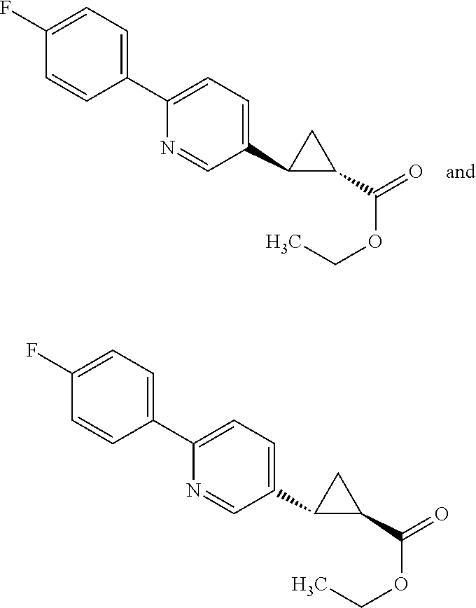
C1(C(=O)OCC)CC1C1=CC=C(C2=CC=C(F)C=C2)N=C1.C1(C(=O)OCC)CC1C1=CC=C(C2=CC=C(F)C=C2)N=C1
